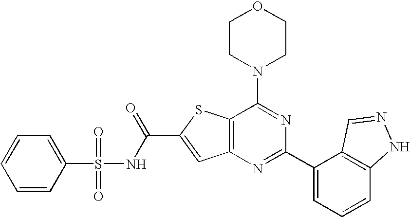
C1CN(C2=NC(C3=CC=CC4=C3C=NN4)=NC3=C2SC(C(NS(=O)(=O)C2=CC=CC=C2)=O)=C3)CCO1
